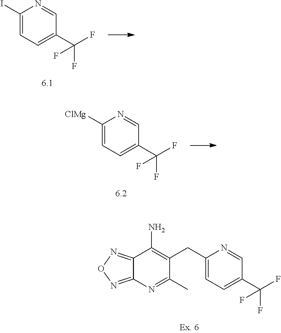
C1([ClMg])=CC=C(C(F)(F)F)C=N1.C(C1=C(N)C2=NON=C2N=C1C)C1=CC=C(C(F)(F)F)C=N1.C1(I)=CC=C(C(F)(F)F)C=N1
